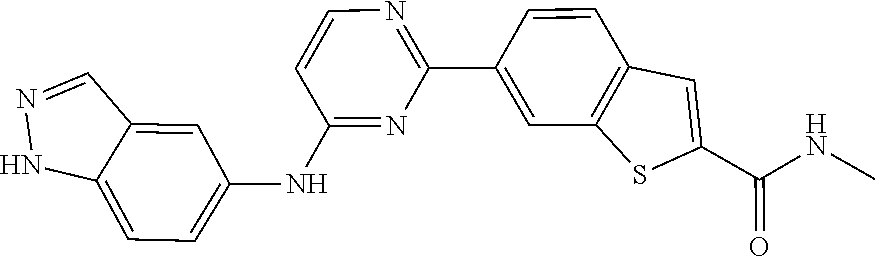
C1=CN=C(C2=CC3=C(C=C2)C=C(C(NC)=O)S3)N=C1NC1=CC=C2NN=CC2=C1
